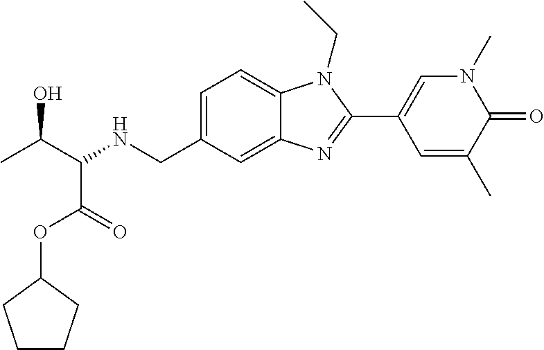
CC(C(NCC1=CC=C2C(=C1)N=C(C1=CN(C)C(=O)C(C)=C1)N2CC)C(=O)OC1CCCC1)O
